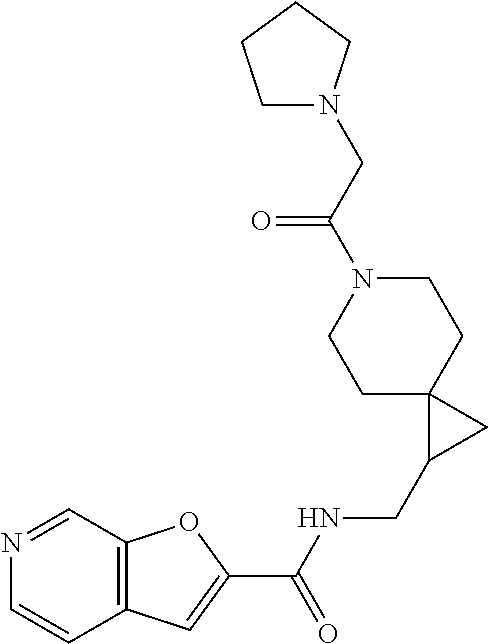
C1C2(CCN(C(CN3CCCC3)=O)C1)C(CNC(C1=CC3=C(O1)C=NC=C3)=O)C2
